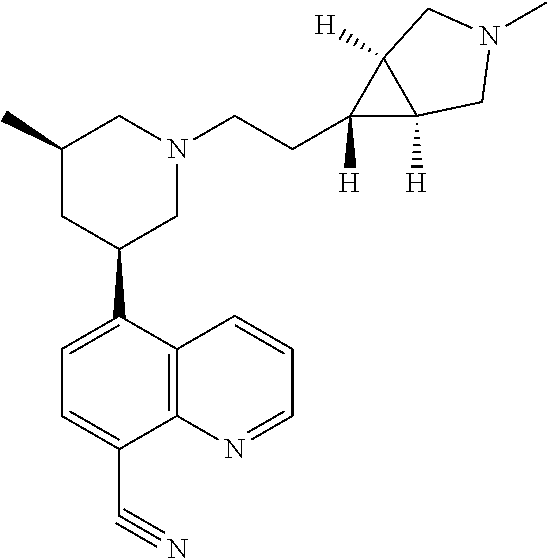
C1=C(C2CN(CCC3([H])C4([H])C3([H])CN(C)C4)CC(C)C2)C2=C(C(C#N)=C1)N=CC=C2
